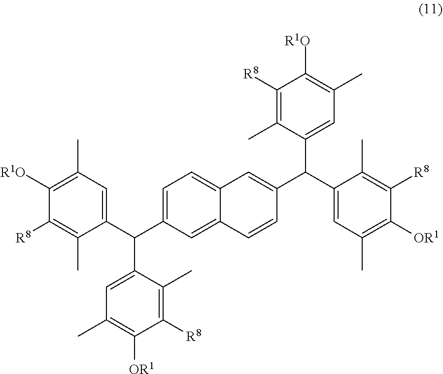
C1(C(C2=CC(C)=C([OR1])C([R8])=C2C)C2=CC3=CC=C(C(C4=CC(C)=C([R1O])C([R8])=C4C)C4=CC(C)=C([OR1])C([R8])=C4C)C=C3C=C2)=CC(C)=C([R1O])C([R8])=C1C
